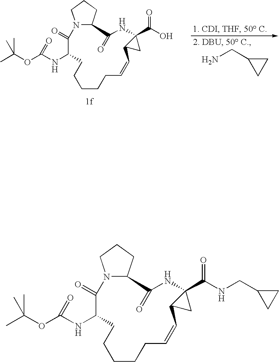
NCC1CC1.N12C(CCC1)C(=O)NC1(C(O)=O)C(C=CCCCCCC(NC(OC(C)(C)C)=O)C2=O)C1.N12C(CCC1)C(=O)NC1(C(NCC3CC3)=O)C(C=CCCCCCC(NC(OC(C)(C)C)=O)C2=O)C1
